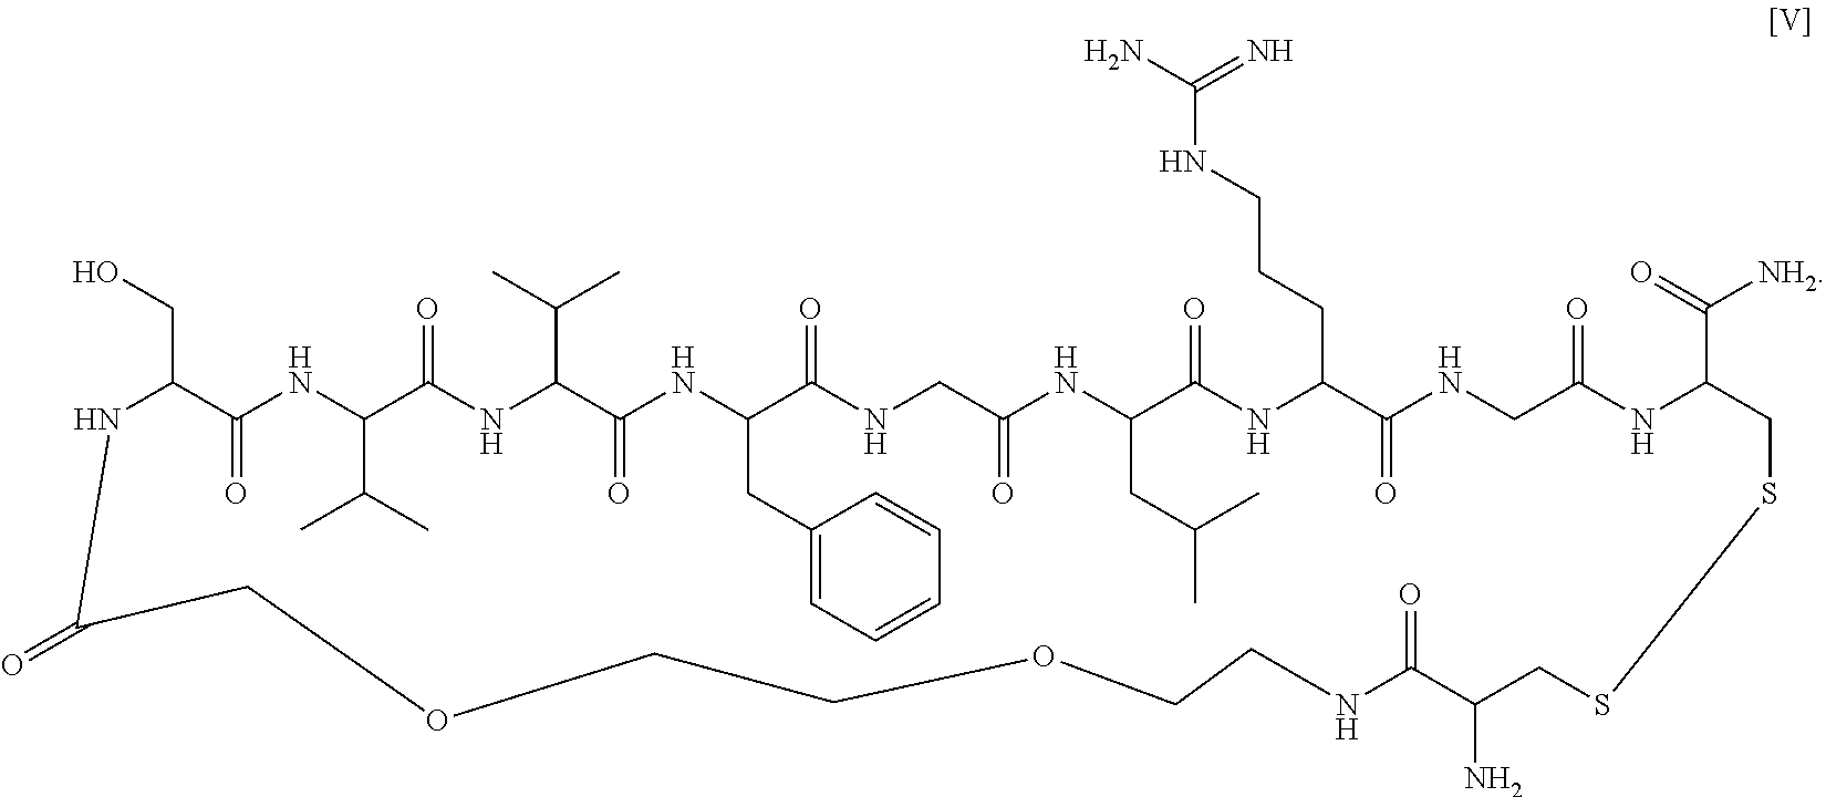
N1C(CO)C(=O)NC(C(C)C)C(=O)NC(C(C)C)C(=O)NC(CC2=CC=CC=C2)C(=O)NCC(=O)NC(CC(C)C)C(=O)NC(CCCNC(N)=N)C(=O)NCC(=O)NC(C(=O)[NH2])CSSCC(N)C(=O)NCCOCCOCC1=O
